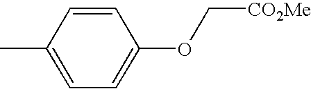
C1(C)=CC=C(OC[CO2Me])C=C1
